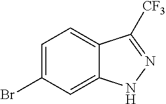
C1=C(Br)C=C2C(=C1)C([CF3])=NN2
